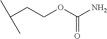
C(CCOC(N)=O)(C)C
